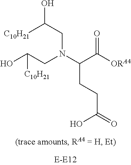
C(N(C(C(=O)[ORA4])CCC(=O)O)CC(O)[C10H21])C([C10H21])O
